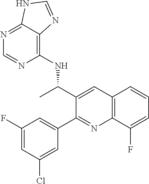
C12=C(C(F)=CC=C1)N=C(C1=CC(F)=CC(Cl)=C1)C(C(C)NC1=C3C(=NC=N1)NC=N3)=C2
